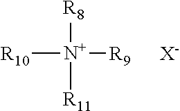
[R10][N+]([R9])([R8])[R11].[X-]
